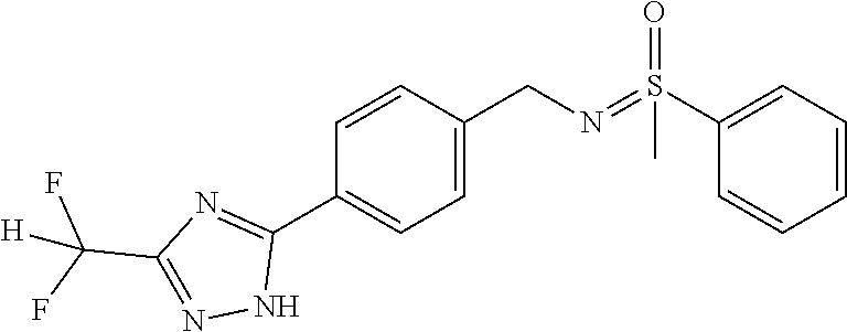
O=S(=NCC1=CC=C(C2=NC(C(F)([H])F)=NN2)C=C1)(C)C1=CC=CC=C1
